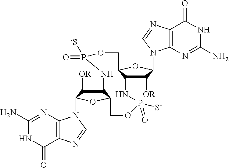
C1(N)=NC2=C(C(=O)N1)N=CN2C1C([OR])C2C(O1)COP(=O)([S-])NC1C([OR])C(N3C4=C(N=C3)C(=O)NC(N)=N4)OC1COP(=O)([S-])N2
